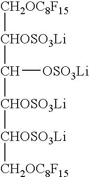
[CHOSO3Li]([CH2OC8F15])C([OSO3Li])[CHOSO3Li][CHOSO3Li][CH2OC8F15]
